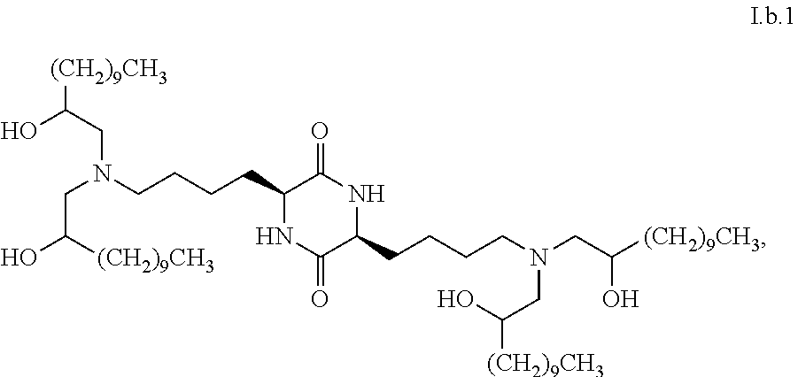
C(C([(CH2)9CH3])O)N(CCCCC1C(=O)NC(CCCCN(CC([(CH2)9CH3])O)CC(O)[(CH2)9CH3])C(=O)N1)CC([(CH2)9CH3])O
